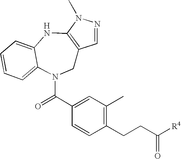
C1=NN(C)C2=C1CN(C(C1=CC(C)=C(CCC([R4])=O)C=C1)=O)C1=CC=CC=C1N2
